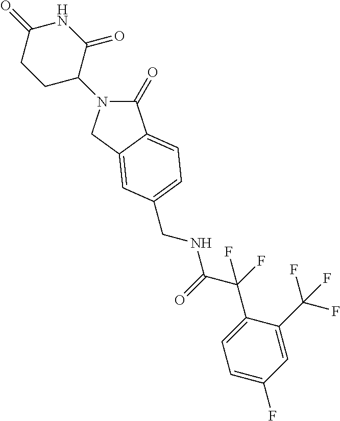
C1(=O)N(C2C(=O)NC(=O)CC2)CC2=CC(CNC(C(F)(C3=CC=C(F)C=C3C(F)(F)F)F)=O)=CC=C12
